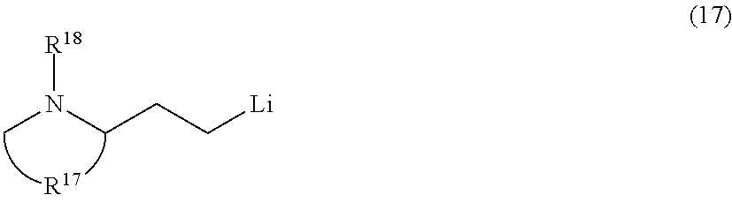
CN(CCC[Li])[R18].[R17]
